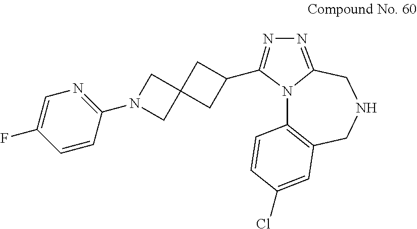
N12C3=C(CNCC1=NN=C2C1CC2(CN(C4=NC=C(F)C=C4)C2)C1)C=C(Cl)C=C3
